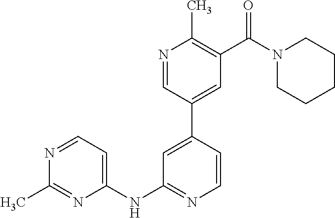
N1=CC=C(NC2=NC=CC(C3=CC(C(N4CCCCC4)=O)=C(C)N=C3)=C2)N=C1C
